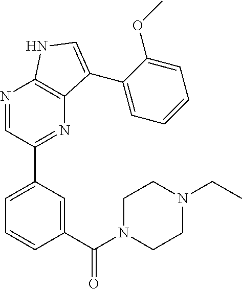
C1(C(N2CCN(CC)CC2)=O)=CC(C2=NC3=C(N=C2)NC=C3C2=CC=CC=C2OC)=CC=C1
